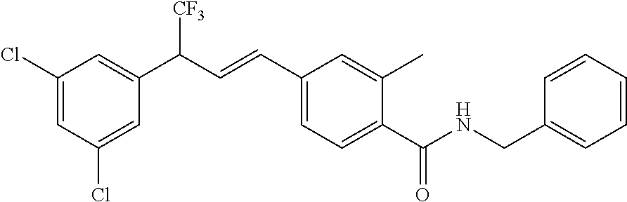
C1(Cl)=CC(C(C=CC2=CC=C(C(NCC3=CC=CC=C3)=O)C(C)=C2)[CF3])=CC(Cl)=C1
